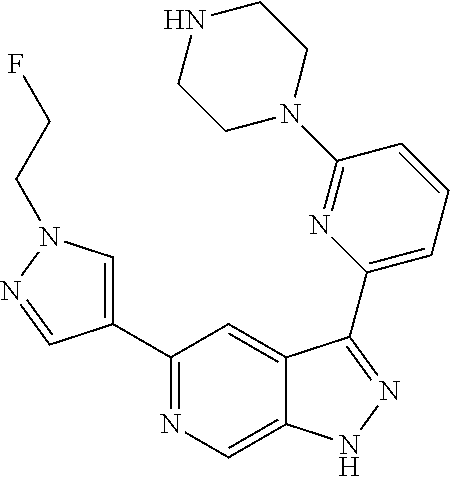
C1(C2=CN(CCF)N=C2)=NC=C2C(=C1)C(C1=CC=CC(N3CCNCC3)=N1)=NN2
